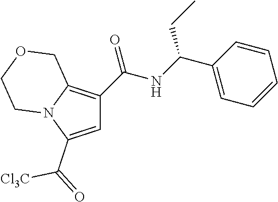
C1=C(C(=O)[Cl3C])N2C(=C1C(NC(C1=CC=CC=C1)CC)=O)COCC2
